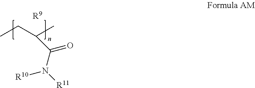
C(N([R11])[R10])(C(C)CC)=O.[R9]
